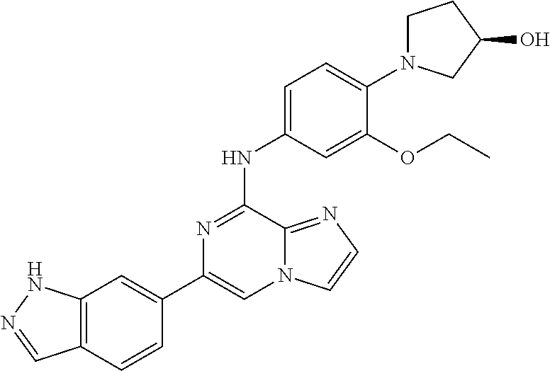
C1(C2=CC3=C(C=C2)C=NN3)=CN2C(=NC=C2)C(NC2=CC=C(N3CCC(O)C3)C(OCC)=C2)=N1
